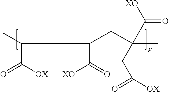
C(C([OX])=O)(C)C(C([XO])=O)CC(C(=O)[XO])(CC(=O)[OX])C
